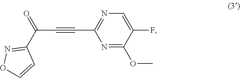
C1(OC)=NC(C#CC(C2=NOC=C2)=O)=NC=C1F
